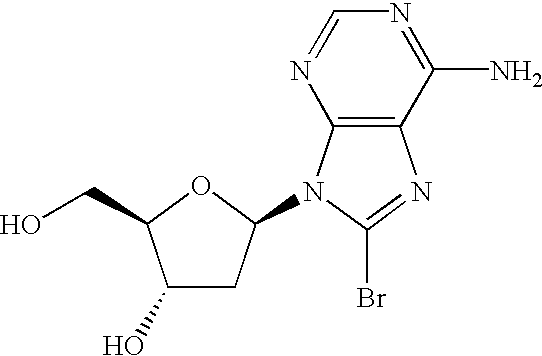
C1=NC2=C(C(N)=N1)N=C(Br)N2C1CC(O)C(CO)O1
